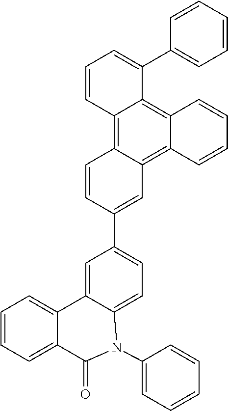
C1=CC=C2C(=C1)C1=CC(C3=CC4=C5C(=C6C(=C4C=C3)C=CC=C6C3=CC=CC=C3)C=CC=C5)=CC=C1N(C1=CC=CC=C1)C2=O
